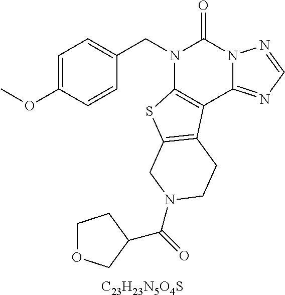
[C23H23N5O4S].C1=C(OC)C=CC(CN2C3=C(C4=NC=NN4C2=O)C2=C(S3)CN(C(=O)C3COCC3)CC2)=C1
